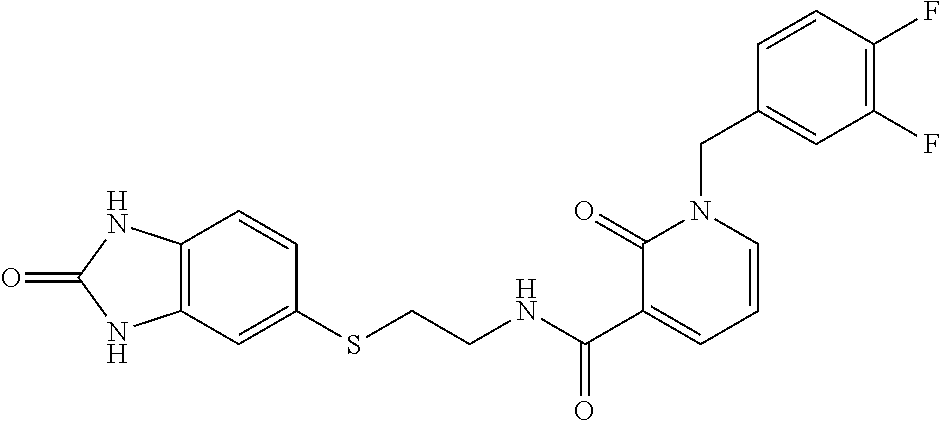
C1=CC(F)=C(F)C=C1CN1C(=O)C(C(NCCSC2=CC3=C(C=C2)NC(=O)N3)=O)=CC=C1
